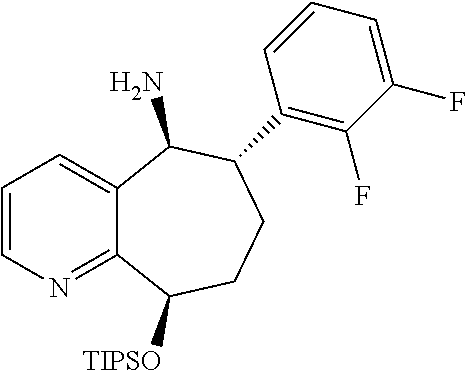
C1=CN=C2C(=C1)C(N)C(C1=C(F)C(F)=CC=C1)CCC2[TIPSO]
